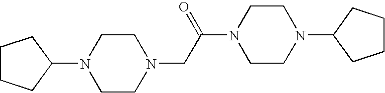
C1CN(CC(N2CCN(C3CCCC3)CC2)=O)CCN1C1CCCC1
